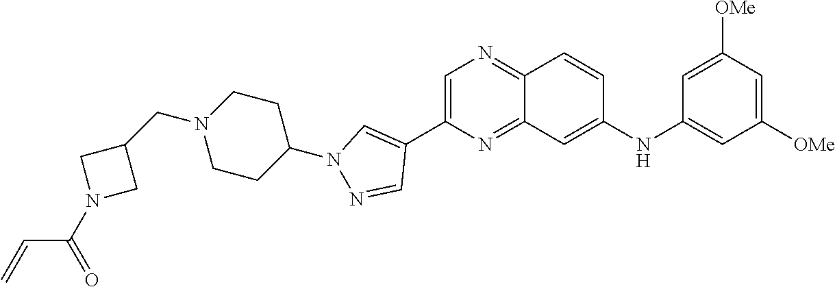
C1=C(C2=CN(C3CCN(CC4CN(C(=O)C=C)C4)CC3)N=C2)N=C2C(=N1)C=CC(NC1=CC([OMe])=CC([OMe])=C1)=C2
